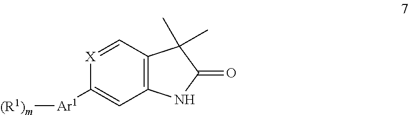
C12=C(C=[X]C([Ar1][(R1)m])=C1)C(C)(C)C(=O)N2
